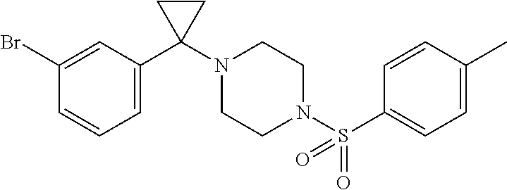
C1(Br)=CC(C2(N3CCN(S(C4=CC=C(C)C=C4)(=O)=O)CC3)CC2)=CC=C1
